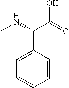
C(NC)(C1=CC=CC=C1)C(O)=O
